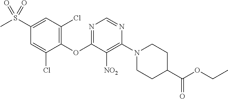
C1(OC2=NC=NC(N3CCC(C(OCC)=O)CC3)=C2[NO2])=C(Cl)C=C(S(C)(=O)=O)C=C1Cl
